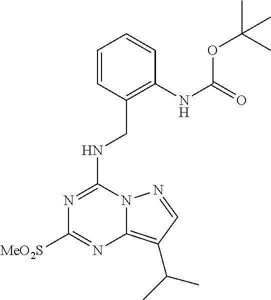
N(C1=NC([MeO2S])=NC2=C(C(C)C)C=NN12)CC1=C(NC(=O)OC(C)(C)C)C=CC=C1
